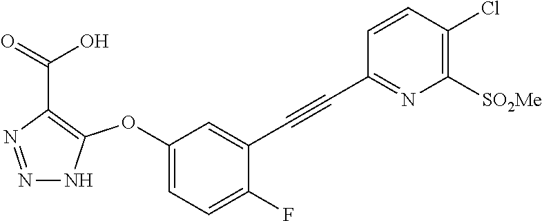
C1(OC2=C(C(=O)O)N=NN2)=CC=C(F)C(C#CC2=NC([SO2Me])=C(Cl)C=C2)=C1
